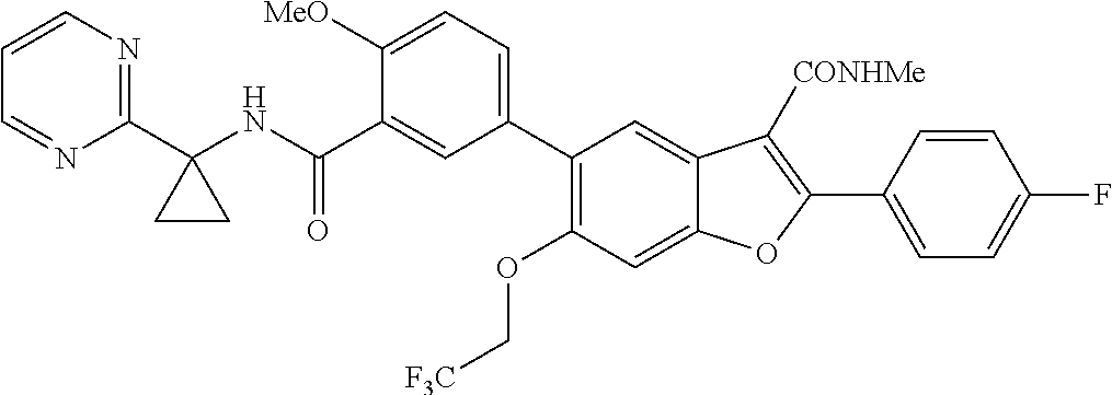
C1=CN=C(C2(NC(C3=CC(C4=C(OC[F3C])C=C5C(=C4)C([CONHMe])=C(C4=CC=C(F)C=C4)O5)=CC=C3[MeO])=O)CC2)N=C1
